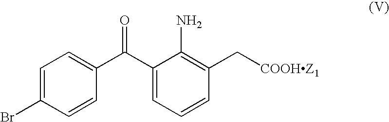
C1(C(C2=CC=C(Br)C=C2)=O)=CC=CC(C[COOHZ1])=C1N
